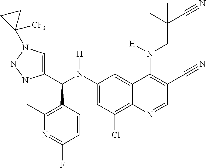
C1(N(C(C2=CN(C3([CF3])CC3)NN2)C2=C(C)N=C(F)C=C2)[H])=CC(Cl)=C2C(=C1)C(N(CC(C#N)(C)C)[H])=C(C#N)C=N2
